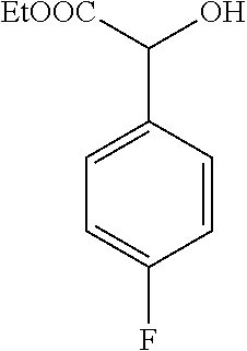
C1=C(C([EtOOC])O)C=CC(F)=C1
